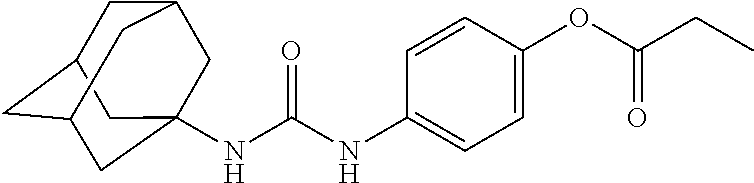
C1=C(OC(CC)=O)C=CC(NC(NC23CC4CC(CC(C2)C4)C3)=O)=C1
